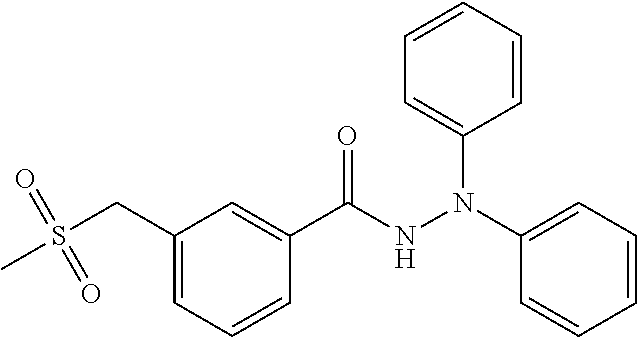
C1=CC=CC=C1N(C1=CC=CC=C1)NC(C1=CC(CS(C)(=O)=O)=CC=C1)=O
